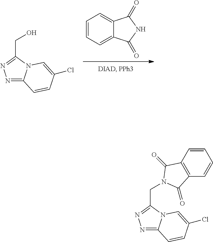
C1=CC=C2C(=C1)C(=O)NC2=O.N1=C2N(C(CO)=N1)C=C(Cl)C=C2.N1=C2N(C(CN3C(=O)C4=C(C=CC=C4)C3=O)=N1)C=C(Cl)C=C2
